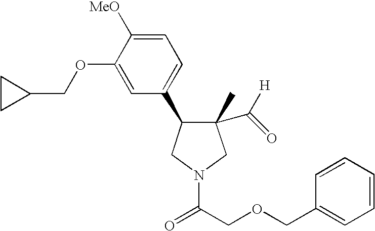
C1(C)(C(=O)[H])C(C2=CC=C([MeO])C(OCC3CC3)=C2)CN(C(COCC2=CC=CC=C2)=O)C1
